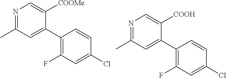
N1=C(C)C=C(C2=C(F)C=C(Cl)C=C2)C([COOMe])=C1.N1=C(C)C=C(C2=C(F)C=C(Cl)C=C2)C([COOH])=C1
